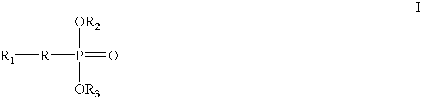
[R1][R]P([OR2])(=O)[OR3]
